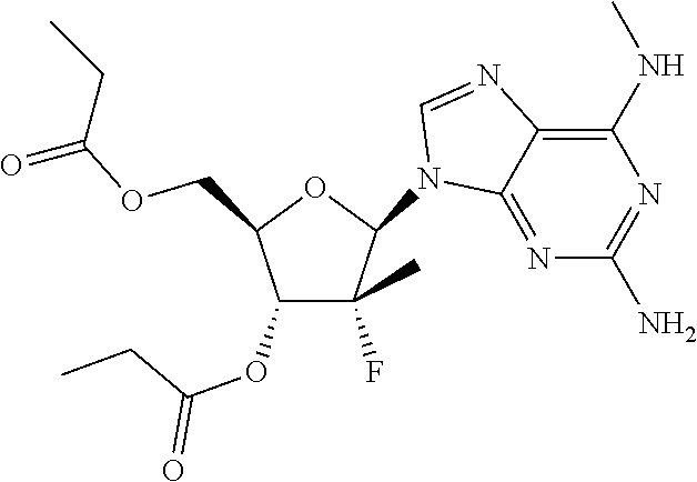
C1(N2C3=NC(N)=NC(NC)=C3N=C2)C(F)(C)C(OC(CC)=O)C(COC(=O)CC)O1
